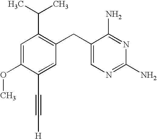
C1=C(OC)C(C#C[H])=CC(CC2=CN=C(N)N=C2N)=C1C(C)C
